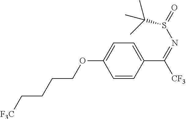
C1=CC(C(=NS(=O)C(C)(C)C)[CF3])=CC=C1OCCCC[F3C]
